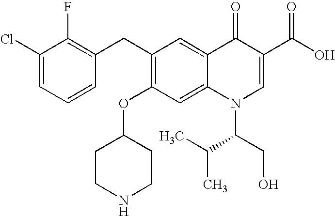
C1(Cl)=CC=CC(CC2=C(OC3CCNCC3)C=C3C(=C2)C(=O)C(C(O)=O)=CN3C(C(C)C)CO)=C1F
